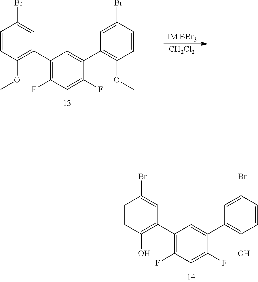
C1(C2=C(O)C=CC(Br)=C2)=C(F)C=C(F)C(C2=C(O)C=CC(Br)=C2)=C1.C1(C2=C(OC)C=CC(Br)=C2)=C(F)C=C(F)C(C2=C(OC)C=CC(Br)=C2)=C1.[1M BBr3].[CH2Cl2]
